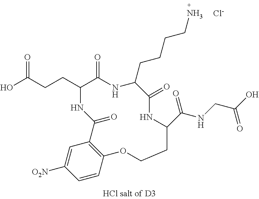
OC(CCC1C(=O)NC(CCCCN)C(=O)NC(C(NCC(O)=O)=O)CCOC2=C(C(=O)N1)C=C([O2N])C=C2)=O.[Cl-]
